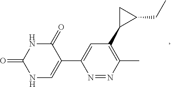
C1=C(C2=CNC(=O)NC2=O)N=NC(C)=C1C1C(CC)C1
